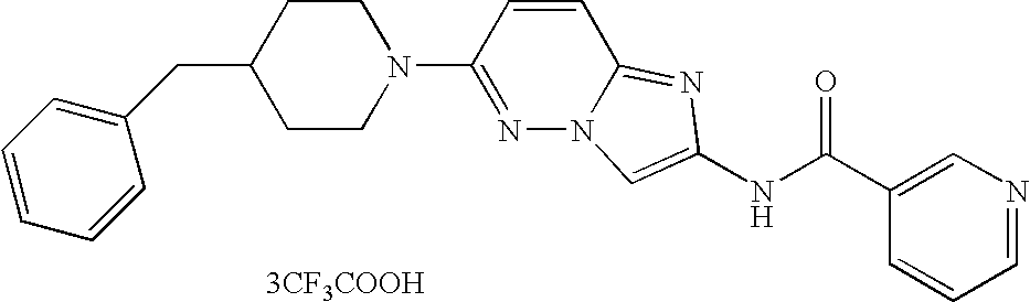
[3CF3COOH].C1=CC=NC=C1C(NC1=CN2N=C(N3CCC(CC4=CC=CC=C4)CC3)C=CC2=N1)=O
